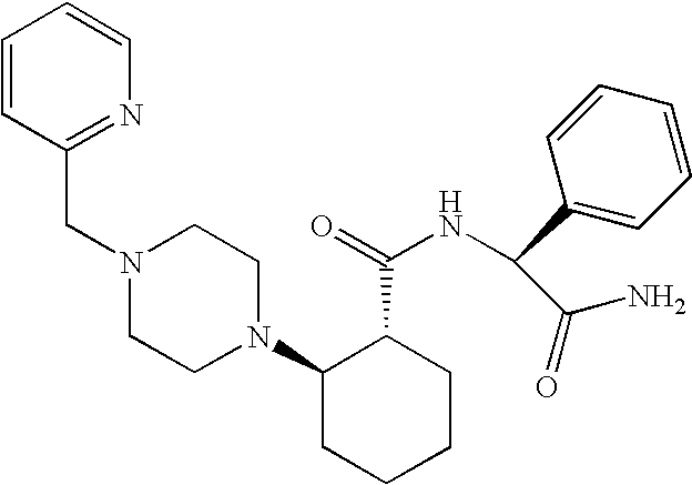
C(N1CCN(C2CCCCC2C(=O)NC(C(N)=O)C2=CC=CC=C2)CC1)C1=NC=CC=C1
